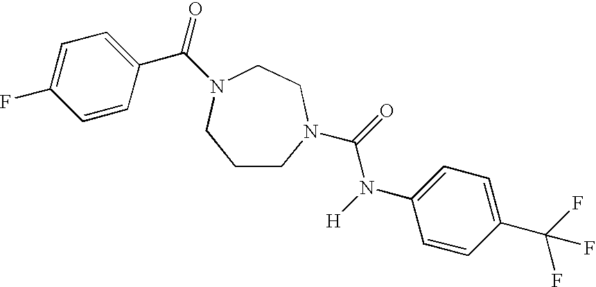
C1=C(F)C=CC(C(=O)N2CCN(C(=O)N([H])C3=CC=C(C(F)(F)F)C=C3)CCC2)=C1
